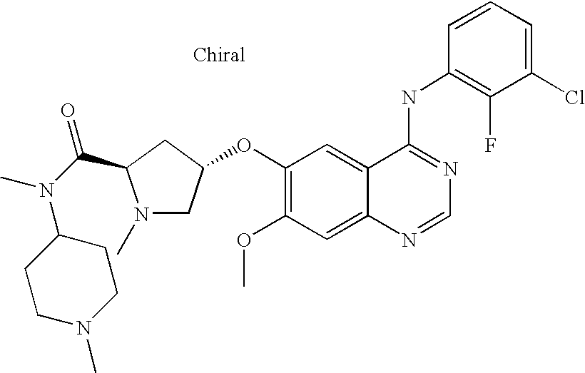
C1(Cl)=CC=CC(NC2=NC=NC3=CC(OC)=C(OC4CN(C)C(C(N(C)C5CCN(C)CC5)=O)C4)C=C23)=C1F
